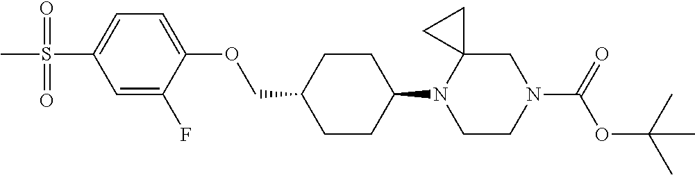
C1CC(N2CCN(C(OC(C)(C)C)=O)CC23CC3)CCC1COC1=CC=C(S(=O)(=O)C)C=C1F
